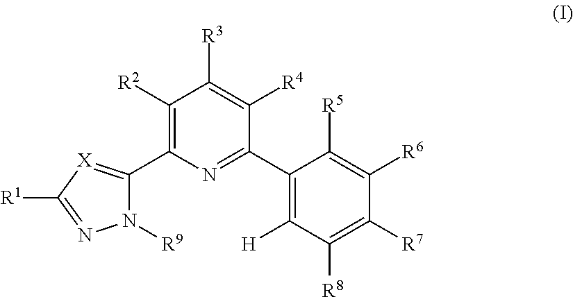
C1([R2])=C(C2=[X]C([R1])=NN2[R9])N=C(C2=C([H])C([R8])=C([R7])C([R6])=C2[R5])C([R4])=C1[R3]
